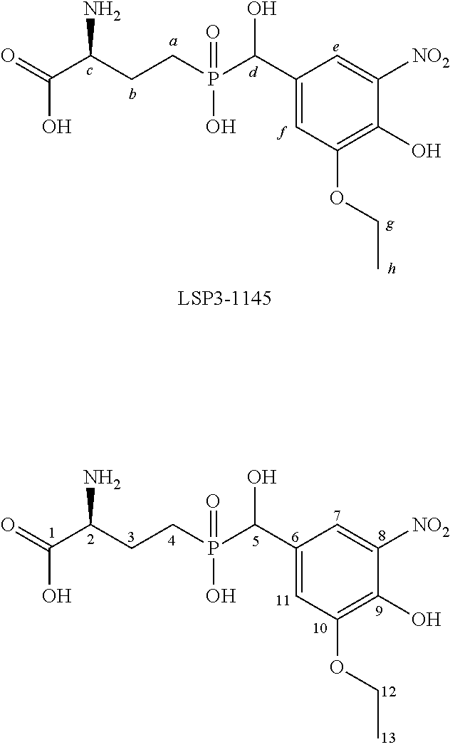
O=C(C(CCP(C(C1=CC(OCC)=C(O)C([NO2])=C1)O)(=O)O)N)O.O=C(C(CCP(C(C1=CC(OCC)=C(O)C([NO2])=C1)O)(=O)O)N)O
